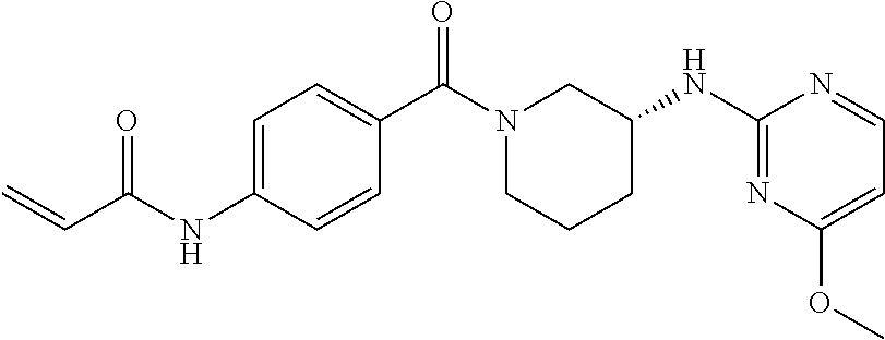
C1(NC2=NC(OC)=CC=N2)CN(C(=O)C2=CC=C(NC(=O)C=C)C=C2)CCC1
